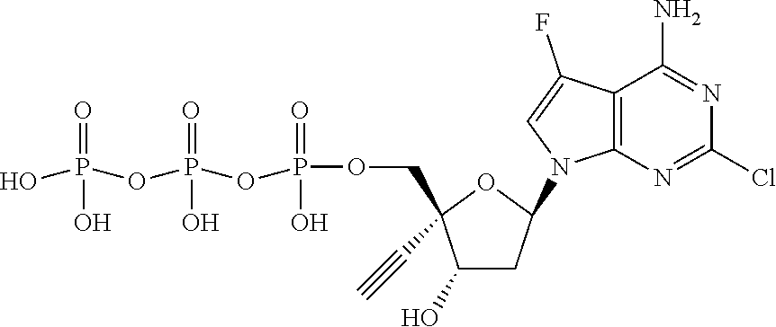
C12=C(N=C(Cl)N=C1N)N(C1CC(O)C(COP(OP(=O)(OP(O)(=O)O)O)(=O)O)(C#C)O1)C=C2F
